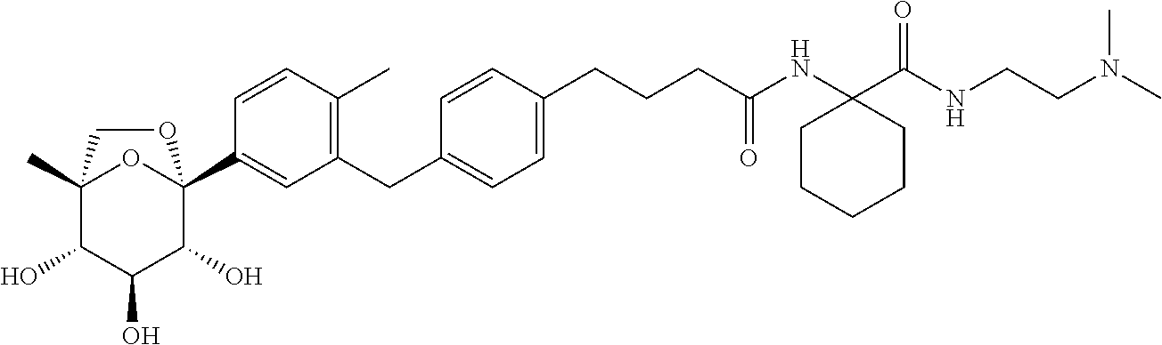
C12(C)C(O)C(O)C(O)C(C3=CC(CC4=CC=C(CCCC(NC5(C(NCCN(C)C)=O)CCCCC5)=O)C=C4)=C(C)C=C3)(O1)OC2
